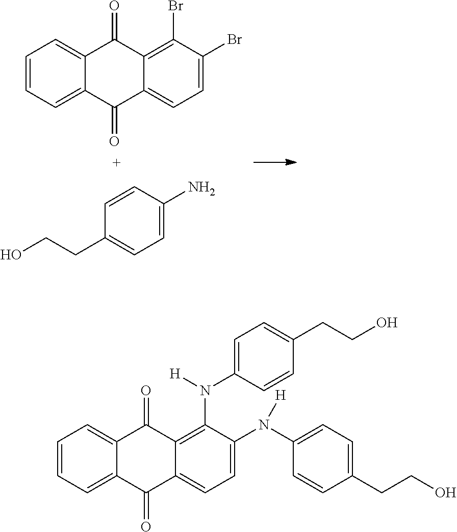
C1=CC=C2C(=C1)C(=O)C1=C(Br)C(Br)=CC=C1C2=O.C1=CC(CCO)=CC=C1N.C1=CC=C2C(=C1)C(=O)C1=C(N(C3=CC=C(CCO)C=C3)[H])C(N(C3=CC=C(CCO)C=C3)[H])=CC=C1C2=O
